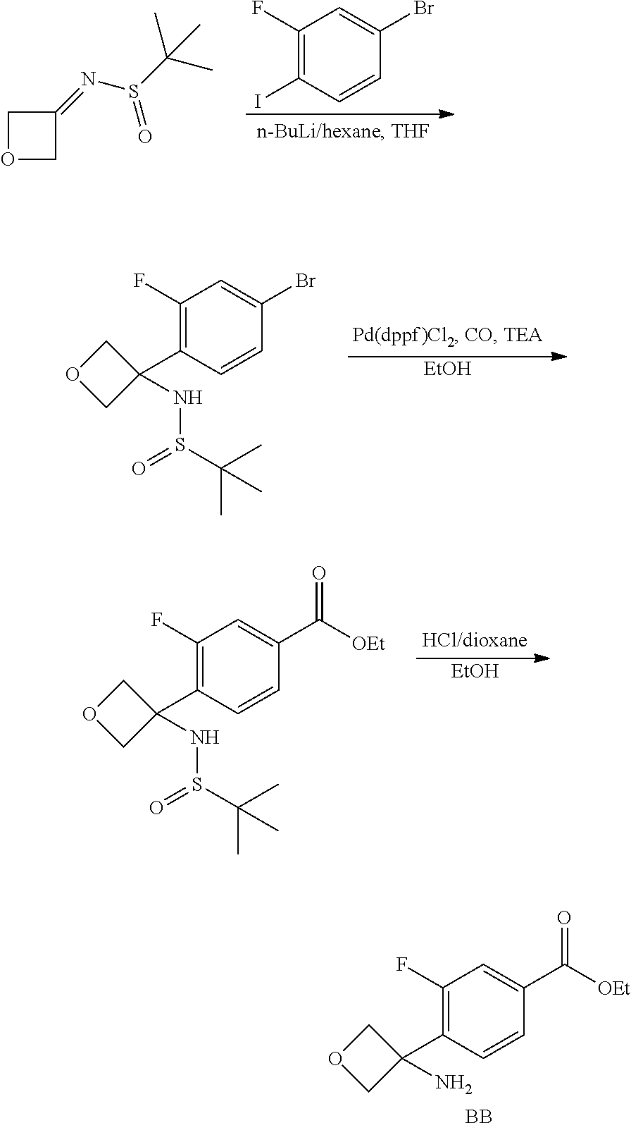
C1(F)=C(I)C=CC(Br)=C1.C1(=NS(C(C)(C)C)=O)COC1.[EtOH].C1(F)=C(C2(NS(=O)C(C)(C)C)COC2)C=CC(Br)=C1.[EtOH].C1(F)=C(C2(NS(=O)C(C)(C)C)COC2)C=CC(C([OEt])=O)=C1.C1(F)=C(C2(N)COC2)C=CC(C([OEt])=O)=C1.[BB]
